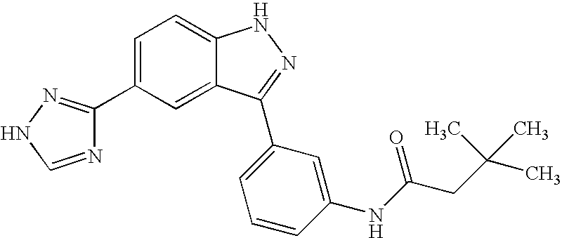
C1=C(C2=NNC=N2)C=C2C(=C1)NN=C2C1=CC=CC(NC(CC(C)(C)C)=O)=C1
